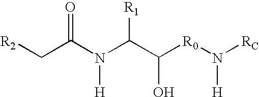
[R2]CC(N(C(C([R0]N([RC])[H])O)[R1])[H])=O
